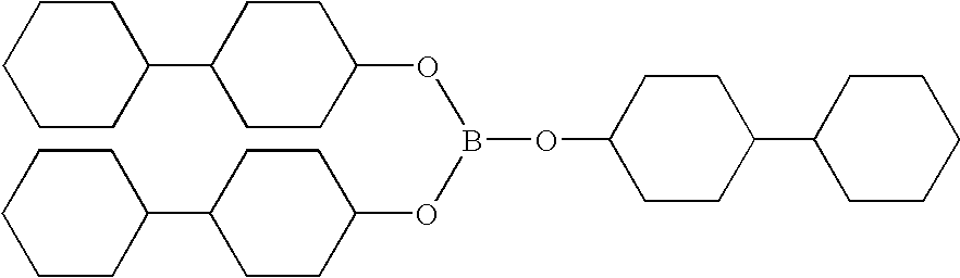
C1CC(C2CCC(OB(OC3CCC(C4CCCCC4)CC3)OC3CCC(C4CCCCC4)CC3)CC2)CCC1
